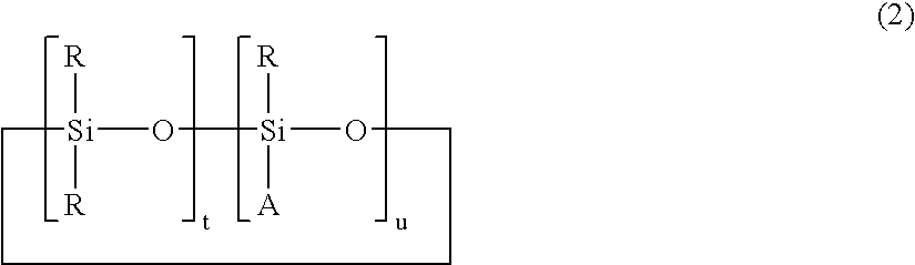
C1[Si]([R])([R])O[Si]([R])([A])OCCC1
